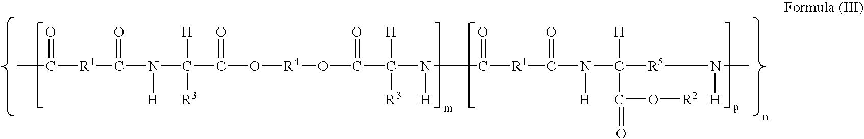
C([R1]C(N(C(C(O[R4]OC(C(N([H])C([R1]C(N(C([R5]N([H])C)([H])C(O[R2])=O)[H])=O)=O)([H])[R3])=O)=O)([R3])[H])[H])=O)(=O)C
